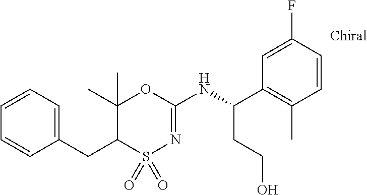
C1(CC2S(=O)(=O)N=C(NC(C3=C(C)C=CC(F)=C3)CCO)OC2(C)C)=CC=CC=C1
